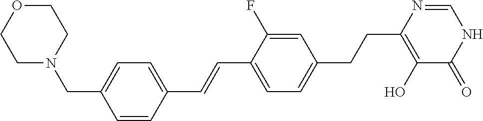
C1(C=CC2=CC=C(CN3CCOCC3)C=C2)=CC=C(CCC2=C(O)C(=O)NC=N2)C=C1F
